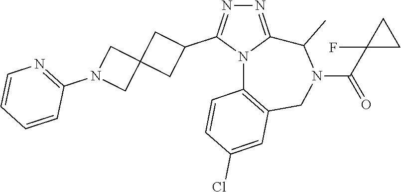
N1=C2N(C(C3CC4(C3)CN(C3=NC=CC=C3)C4)=N1)C1=C(CN(C(=O)C3(F)CC3)C2C)C=C(Cl)C=C1
